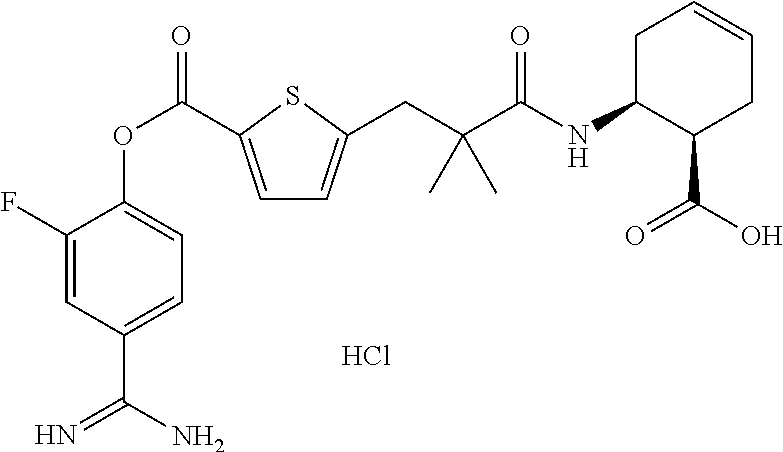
C1(F)=CC(C(N)=N)=CC=C1OC(=O)C1=CC=C(CC(C(=O)NC2C(C(O)=O)CC=CC2)(C)C)S1.Cl
